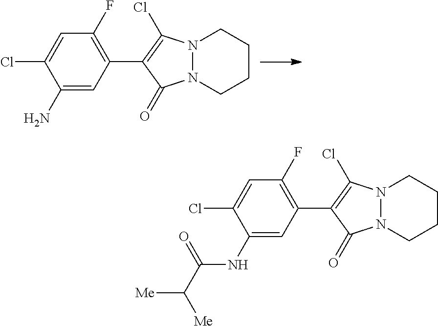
C1(N)=CC(C2=C(Cl)N3N(C2=O)CCCC3)=C(F)C=C1Cl.C1(NC(C([Me])[Me])=O)=CC(C2=C(Cl)N3N(C2=O)CCCC3)=C(F)C=C1Cl
